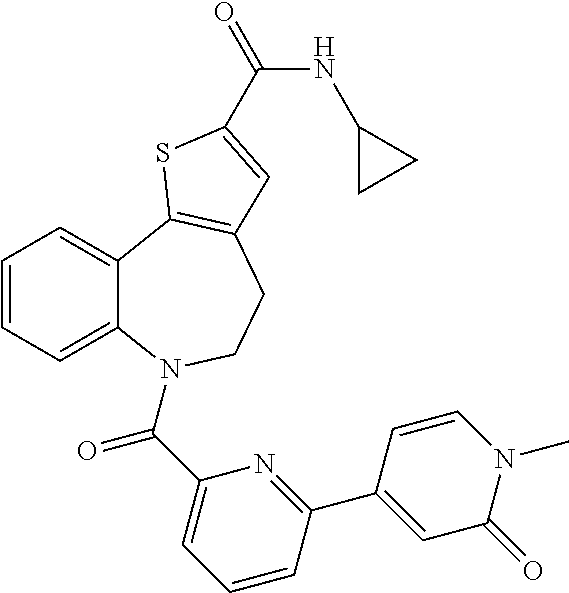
C1=CC=C2C(=C1)C1=C(CCN2C(C2=CC=CC(C3=CC(=O)N(C)C=C3)=N2)=O)C=C(C(=O)NC2CC2)S1
